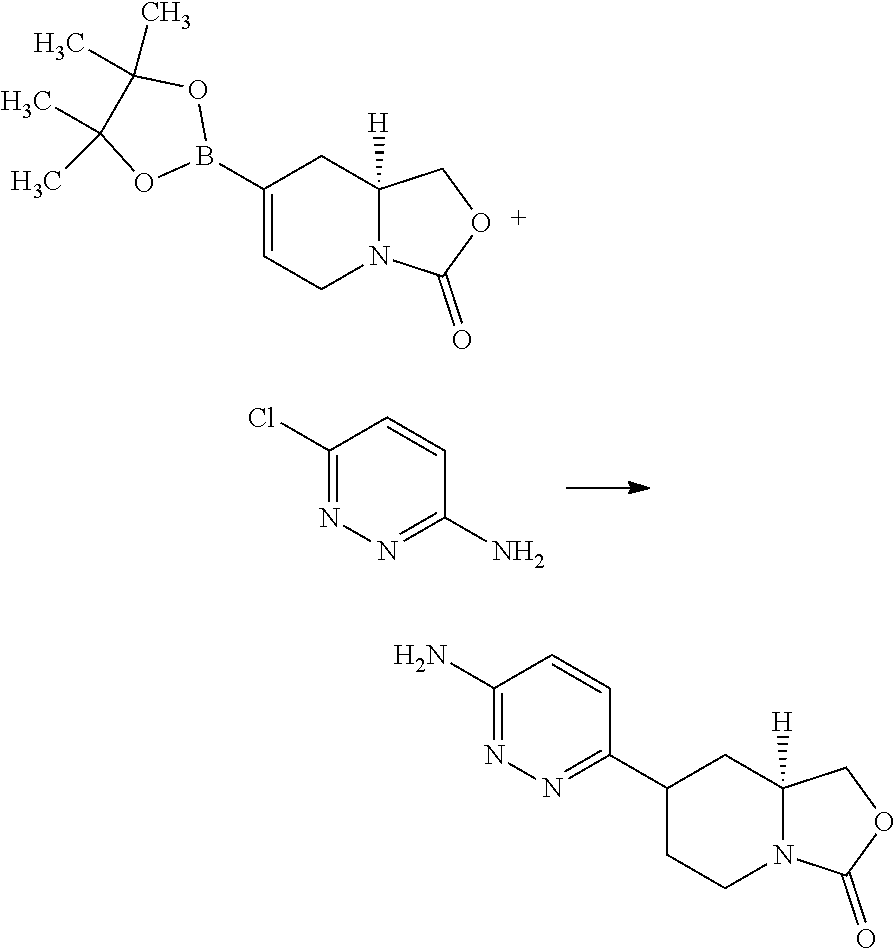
C1(Cl)=NN=C(N)C=C1.C1(B2OC(C)(C)C(C)(C)O2)=CCN2C([H])(C1)COC2=O.C1(N)=NN=C(C2CCN3C([H])(C2)COC3=O)C=C1
